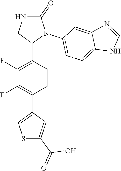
C1(F)=C(C2N(C3=CC=C4C(=C3)N=CN4)C(=O)NC2)C=CC(C2=CSC(C(O)=O)=C2)=C1F
